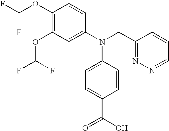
C1(OC(F)F)=C(OC(F)F)C=C(N(CC2=NN=CC=C2)C2=CC=C(C(O)=O)C=C2)C=C1
